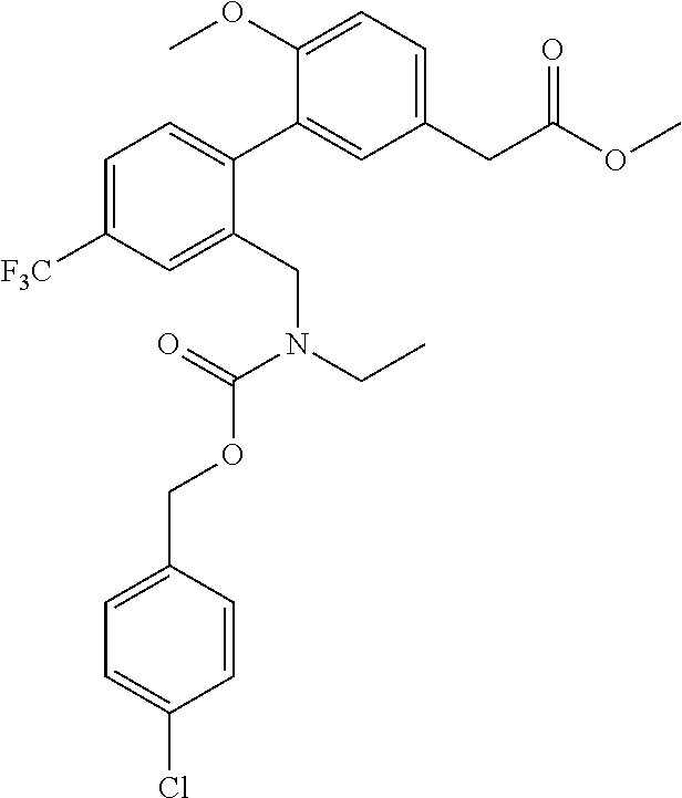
C1([F3C])=CC=C(C2=CC(CC(=O)OC)=CC=C2OC)C(CN(C(OCC2=CC=C(Cl)C=C2)=O)CC)=C1
